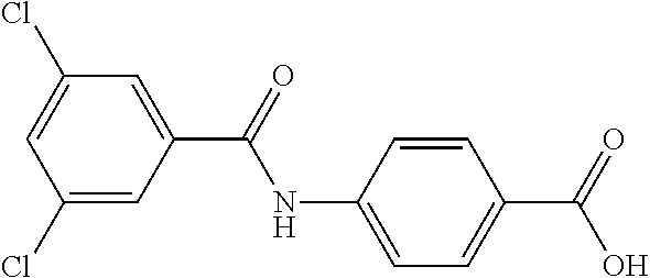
C1=C(NC(=O)C2=CC(Cl)=CC(Cl)=C2)C=CC(C(=O)O)=C1
